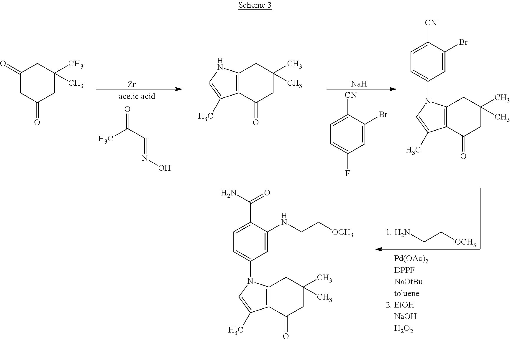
C12=C(C(=O)CC(C)(C)C1)C(C)=CN2C1=CC=C(C(N)=O)C(NCC[OCH3])=C1.NCC[OCH3].[Zn].C1=C(F)C=C(Br)C([CN])=C1.[Na].C1(=O)CC(=O)CC(C)(C)C1.C12=C(C(=O)CC(C)(C)C1)C(C)=CN2.C12=C(C(=O)CC(C)(C)C1)C(C)=CN2C1=CC=C([CN])C(Br)=C1.CC(C=NO)=O
